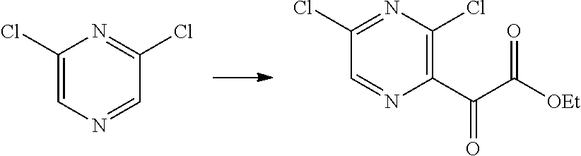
C1(Cl)=NC(Cl)=C(C(C([OEt])=O)=O)N=C1.C1(Cl)=CN=CC(Cl)=N1
